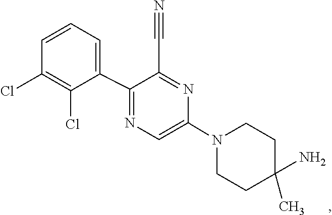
C1C(N)(C)CCN(C2=CN=C(C3=CC=CC(Cl)=C3Cl)C(C#N)=N2)C1
